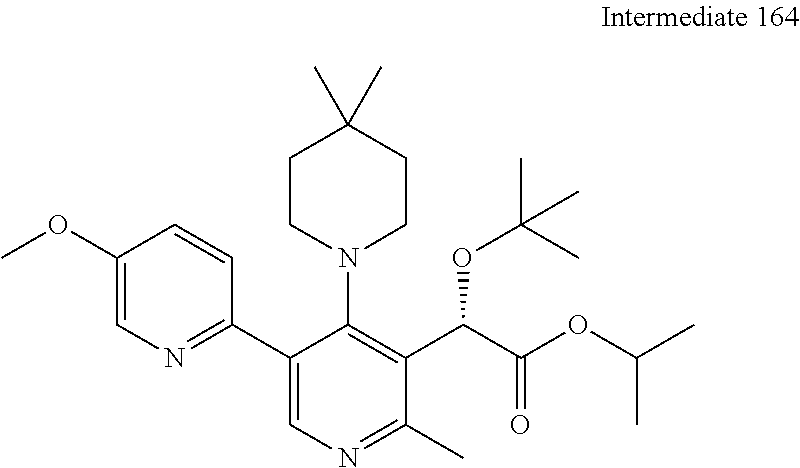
O(C1=CN=C(C2=CN=C(C)C(C(C(OC(C)C)=O)OC(C)(C)C)=C2N2CCC(C)(C)CC2)C=C1)C
